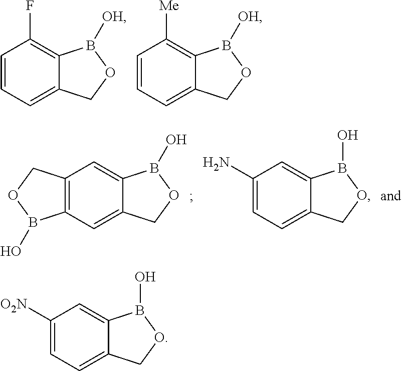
C1=CC=C2C(=C1F)B([OH])OC2.C1=CC=C2C(=C1[Me])B([OH])OC2.C12=C(C=C3C(=C1)B(O)OC3)B(O)OC2.C1(N)=CC=C2C(=C1)B(O)OC2.C1([O2N])=CC=C2C(=C1)B(O)OC2
